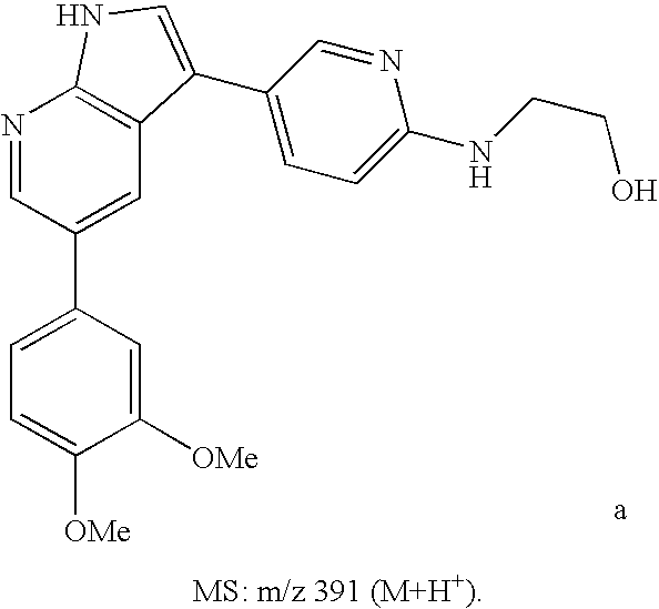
N1=CC(C2=CC=C([OMe])C([OMe])=C2)=CC2=C1NC=C2C1=CC=C(NCCO)N=C1.[a]
